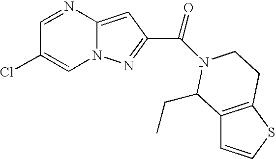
C1=NC2=CC(C(=O)N3CCC4=C(C=CS4)C3CC)=NN2C=C1Cl
